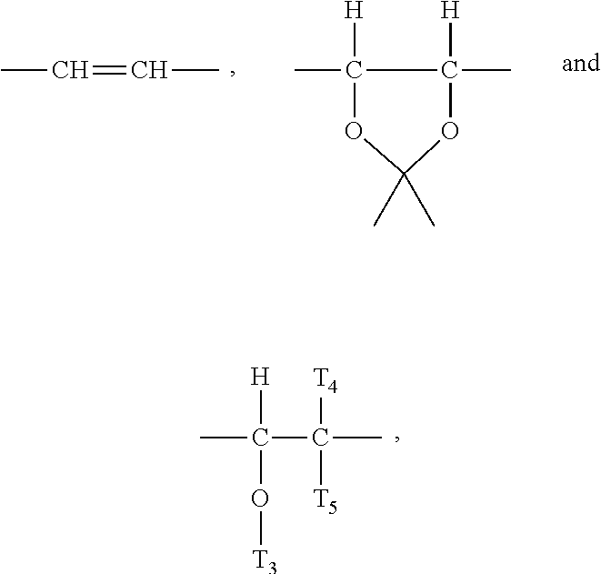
CC=CC.CC1([H])OC(C)(C)OC1([H])C.CC(O[T3])([H])C([T4])([T5])C
